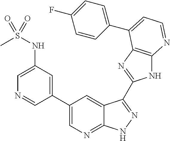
C1(C2=CN=C3C(=C2)C(C2=NC4=C(N2)N=CC=C4C2=CC=C(F)C=C2)=NN3)=CC(NS(C)(=O)=O)=CN=C1
